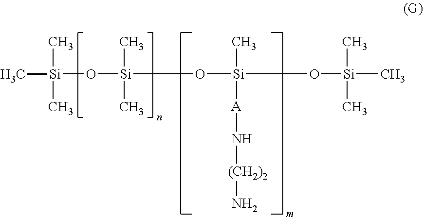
O([Si](O[Si](O[Si](C)(C)C)(C)[A]N[(CH2)2]N)(C)C)[Si](C)(C)C
